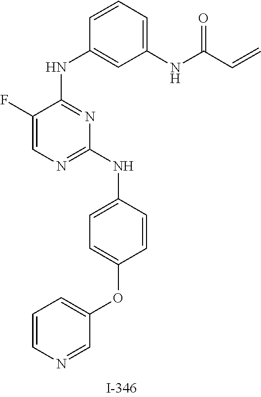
C1(F)=CN=C(NC2=CC=C(OC3=CC=CN=C3)C=C2)N=C1NC1=CC(NC(C=C)=O)=CC=C1
